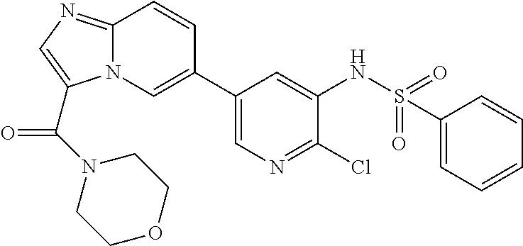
C1(C2=CN3C(=NC=C3C(N3CCOCC3)=O)C=C2)=CN=C(Cl)C(NS(=O)(=O)C2=CC=CC=C2)=C1
